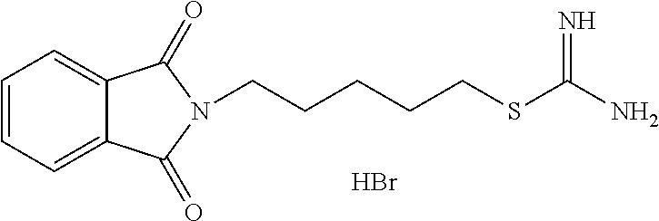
C1=CC=C2C(=C1)C(=O)N(CCCCCSC(N)=N)C2=O.Br
